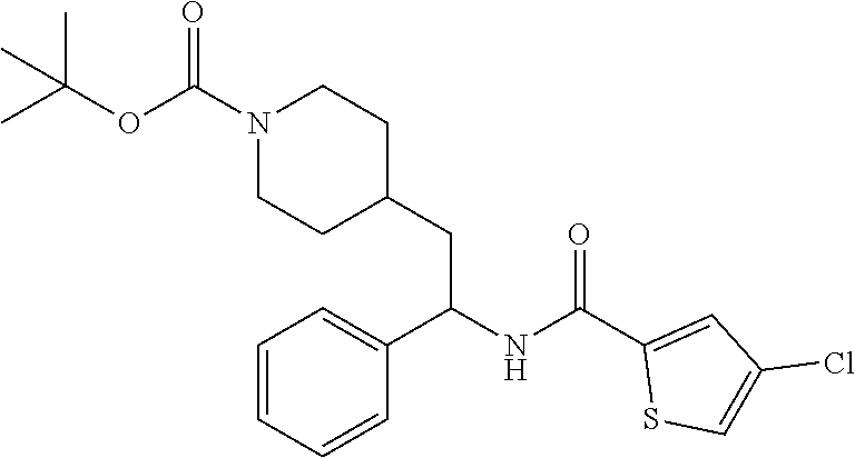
C1(C(NC(C2=CC=CC=C2)CC2CCN(C(=O)OC(C)(C)C)CC2)=O)=CC(Cl)=CS1
